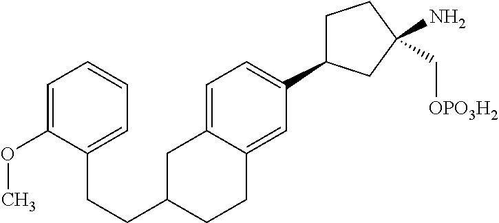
C1C(CCC2=CC=CC=C2OC)CCC2=CC(C3CCC(C[OPO3H2])(N)C3)=CC=C12
